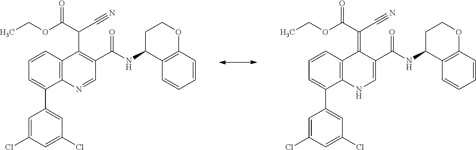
C12=C(C=CC=C1C1=CC(Cl)=CC(Cl)=C1)C(C(C#N)C(=O)OCC)=C(C(NC1C3=C(OCC1)C=CC=C3)=O)C=N2.C12=C(C=CC=C1C1=CC(Cl)=CC(Cl)=C1)C(=C(C#N)C(=O)OCC)C(C(NC1C3=C(OCC1)C=CC=C3)=O)=CN2
